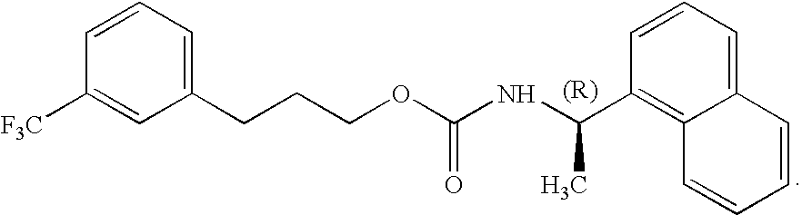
C1([F3C])=CC(CCCOC(NC(C2=C3C(=CC=C2)C=CC=C3)C)=O)=CC=C1
